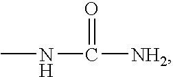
CNC(=O)[NH2]
